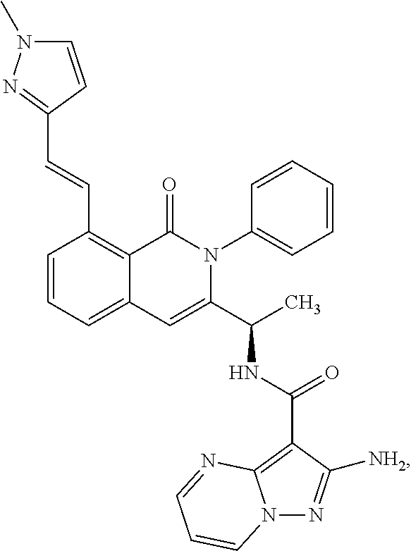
C1=CC=C2C(=C1C=CC1=NN(C)C=C1)C(=O)N(C1=CC=CC=C1)C(C(C)NC(=O)C1=C3N(N=C1[NH2])C=CC=N3)=C2
